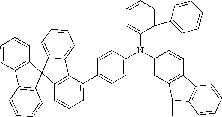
C12=C(C=CC=C1)C1(C3=C2C=CC=C3)C2=C(C3=CC=CC=C31)C(C1=CC=C(N(C3=CC=CC=C3C3=CC=CC=C3)C3=CC4=C(C=C3)C3=C(C4(C)C)C=CC=C3)C=C1)=CC=C2
